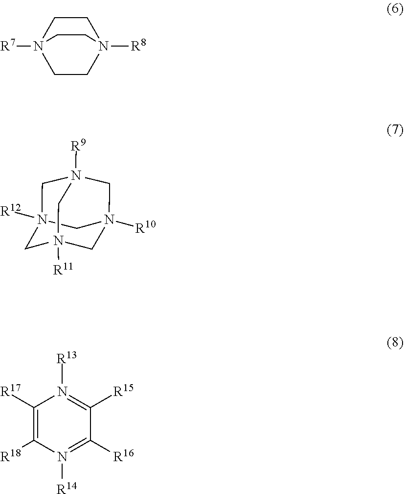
N12([R8])CCN([R7])(CC1)CC2.N1([R11])CN(CC)([R10])CN(CC)([R12])CN([R9])C1.[R14]N1=C([R16])C([R15])=N([R13])C([R17])=C1[R18]
